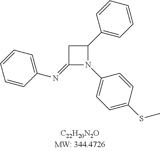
C1(=NC2=CC=CC=C2)N(C2=CC=C(SC)C=C2)C(C2=CC=CC=C2)C1
